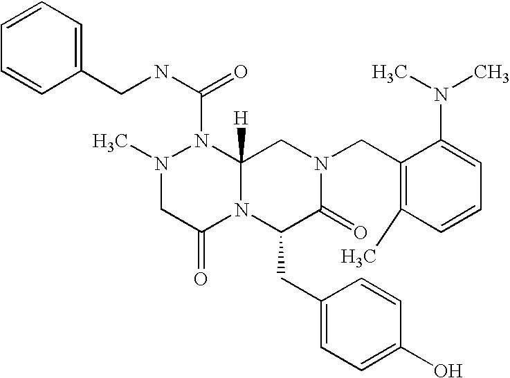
C1=CC=CC(CNC(N2N(C)CC(=O)N3C2([H])CN(CC2=C(C)C=CC=C2N(C)C)C(=O)C3CC2=CC=C(O)C=C2)=O)=C1
